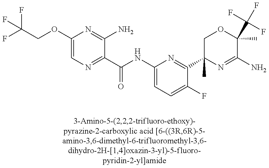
C(OC1=CN=C(C(NC2=CC=C(F)C(C3(C)N=C(N)C(C)(C(F)(F)F)OC3)=N2)=O)C(N)=N1)C(F)(F)F
